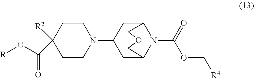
C1CN(C2CC3N(C(=O)OC[R4])C(C2)COC3)CCC1([R2])C(O[R])=O
